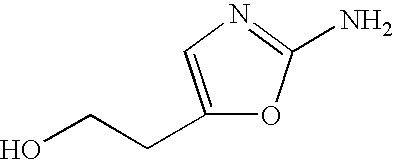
C1(CCO)=CN=C(N)O1
